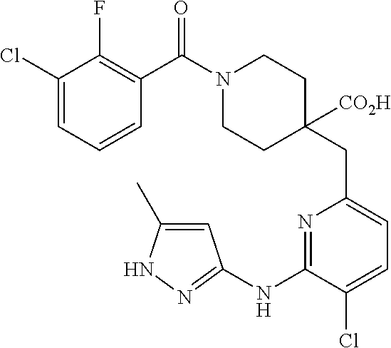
C1(Cl)=CC=CC(C(=O)N2CCC(CC3=CC=C(Cl)C(NC4=NNC(C)=C4)=N3)([CO2H])CC2)=C1F
